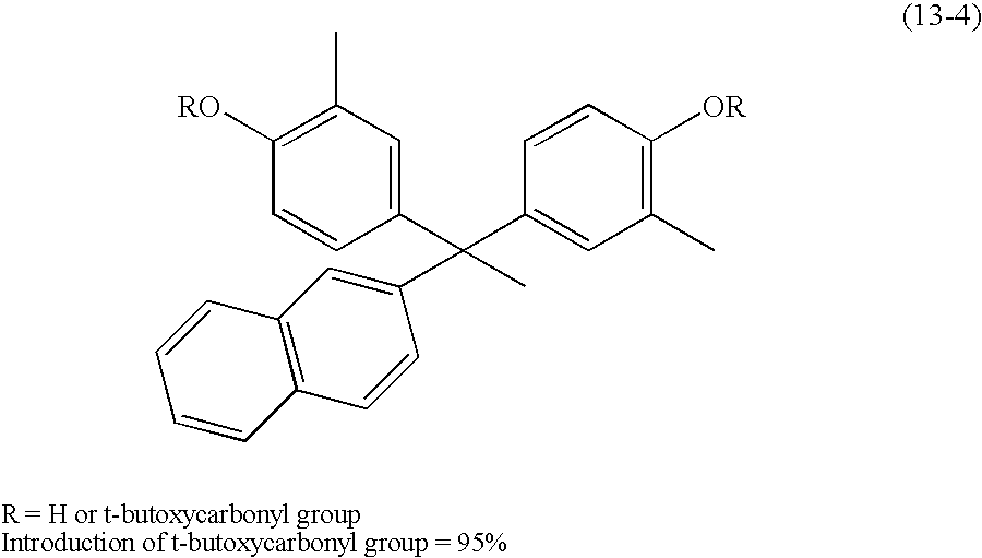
C1(C(C2=CC(C)=C([RO])C=C2)(C)C2=CC3=C(C=C2)C=CC=C3)=CC(C)=C([OR])C=C1
